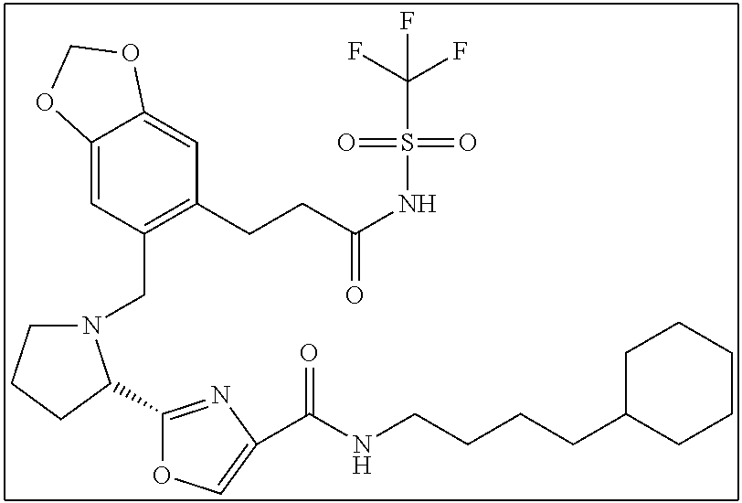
C12=CC(CN3CCCC3C3=NC(C(NCCCCC4CCCCC4)=O)=CO3)=C(CCC(NS(=O)(=O)C(F)(F)F)=O)C=C1OCO2
